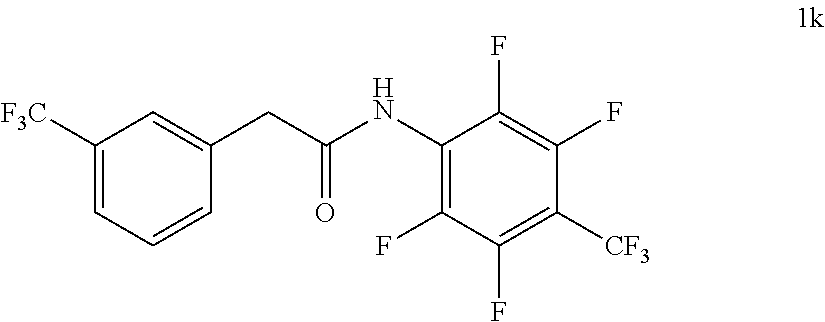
C1([F3C])=CC=CC(CC(NC2=C(F)C(F)=C([CF3])C(F)=C2F)=O)=C1
